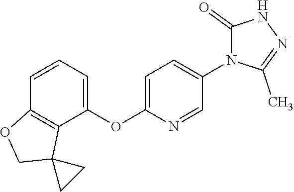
C1=CC=C(OC2=CC=C(N3C(=O)NN=C3C)C=N2)C2=C1OCC21CC1
